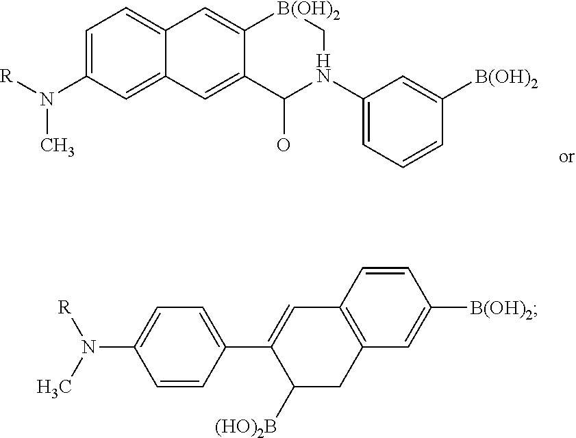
C1=C(N(C)[R])C=C2C(=C1)C=C1C(=C2)C(O)N(C2=CC=CC([B(OH)2])=C2)C[B(OH)2]1.C1=C(N([R])C)C=CC(C2=CC3=C(CC2[(HO)2B])C=C([B(OH)2])C=C3)=C1
